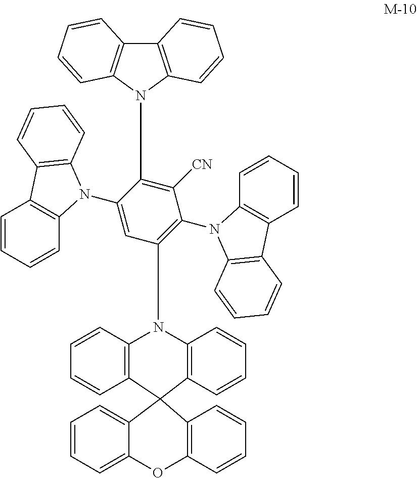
C1(N2C3=C(C=CC=C3)C3=C2C=CC=C3)=CC(N2C3=C(C4(C5=C2C=CC=C5)C2=CC=CC=C2OC2=C4C=CC=C2)C=CC=C3)=C(N2C3=C(C=CC=C3)C3=C2C=CC=C3)C([CN])=C1N1C2=C(C3=C1C=CC=C3)C=CC=C2
